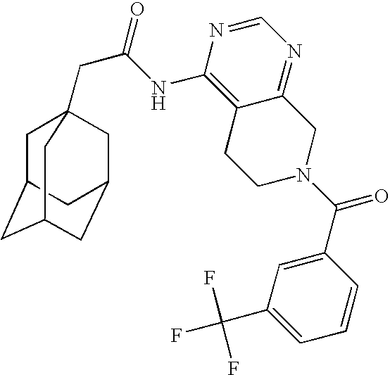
C1C2CC3CC(CC1(CC(=O)NC1=C4C(=NC=N1)CN(C(C1=CC(C(F)(F)F)=CC=C1)=O)CC4)C3)C2
